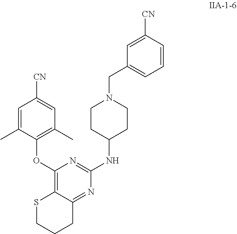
C1(OC2=C(C)C=C([CN])C=C2C)=C2C(=NC(NC3CCN(CC4=CC=CC([CN])=C4)CC3)=N1)CCCS2
